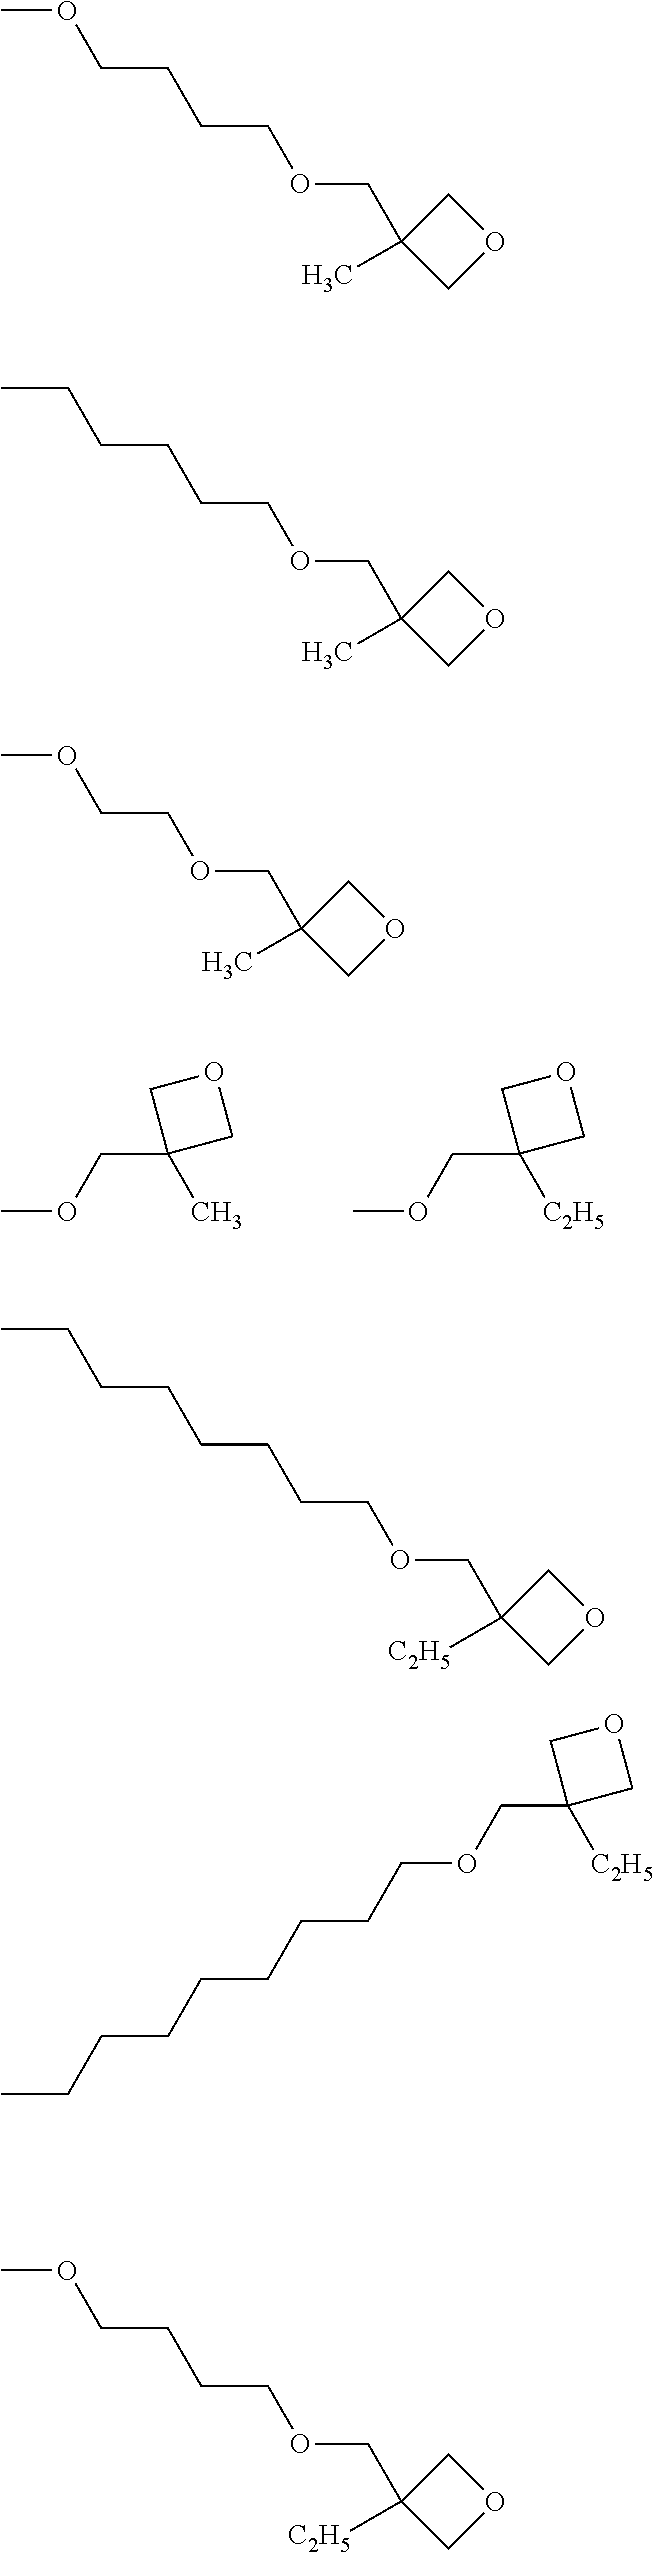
C1(COC)(C)COC1.C1(COC)([C2H5])COC1.COCCCCOCC1(C)COC1.CCCCCCOCC1(C)COC1.COCCOCC1(C)COC1.CCCCCCCCOCC1([C2H5])COC1.C1(COCCCCCCCCC)([C2H5])COC1.COCCCCOCC1([C2H5])COC1
